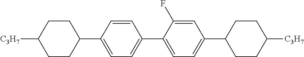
C1([C3H7])CCC(C2=CC=C(C3=CC=C(C4CCC([C3H7])CC4)C=C3F)C=C2)CC1
